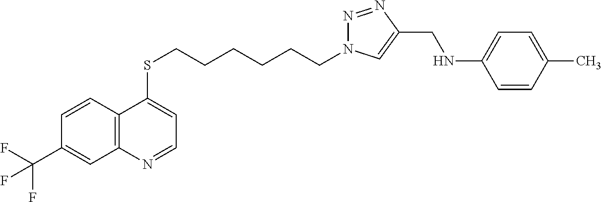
C12=C(C=CC(C(F)(F)F)=C1)C(SCCCCCCN1N=NC(CNC3=CC=C(C)C=C3)=C1)=CC=N2
